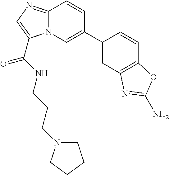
C1(C2=CN3C(=NC=C3C(=O)NCCCN3CCCC3)C=C2)=CC2=C(C=C1)OC(N)=N2
